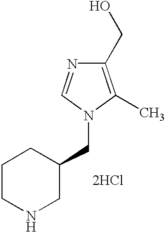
C1(CO)=C(C)N(CC2CCCNC2)C=N1.[2HCl]
